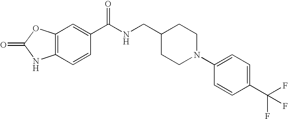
C1=CC2=C(C=C1C(NCC1CCN(C3=CC=C(C(F)(F)F)C=C3)CC1)=O)OC(=O)N2
